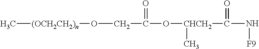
C[(OCH2CH2)n]OCC(O[CHCH2](C(N[F9])=O)C)=O
